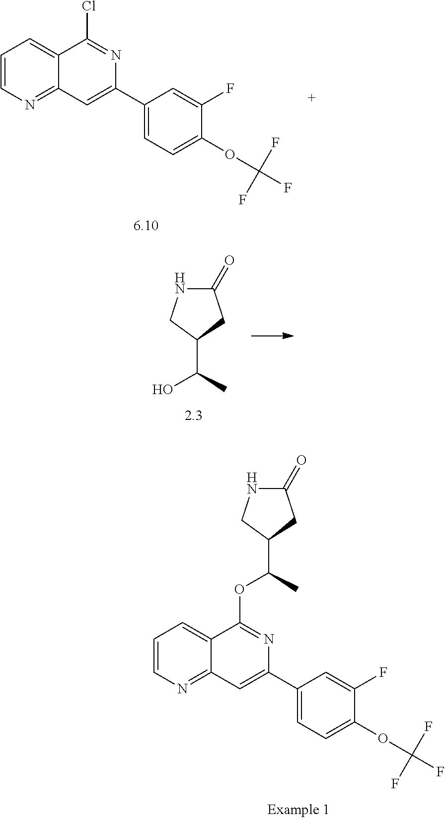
C1=CN=C2C(=C1)C(OC(C1CC(=O)NC1)C)=NC(C1=CC=C(OC(F)(F)F)C(F)=C1)=C2.C1=CN=C2C(=C1)C(Cl)=NC(C1=CC=C(OC(F)(F)F)C(F)=C1)=C2.C1(=O)NCC(C(O)C)C1
